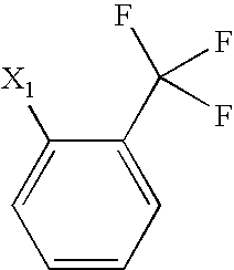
C1=CC=C(C(F)(F)F)C([X1])=C1
